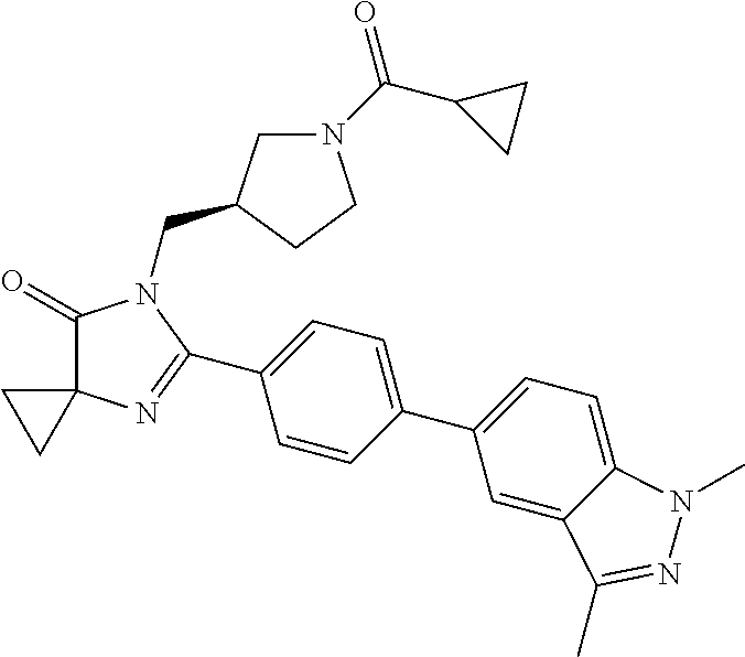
C1(=O)C2(N=C(C3=CC=C(C4=CC=C5C(=C4)C(C)=NN5C)C=C3)N1CC1CN(C(C3CC3)=O)CC1)CC2
